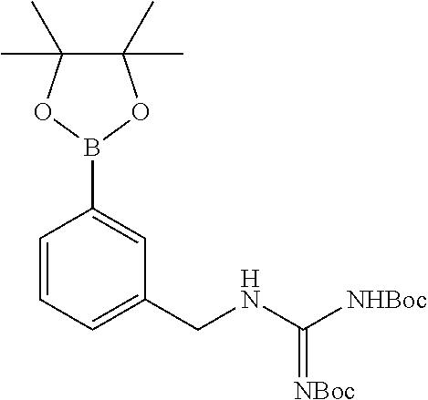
C1(B2OC(C)(C)C(C)(C)O2)=CC(CNC([NHBoc])=[NBoc])=CC=C1
